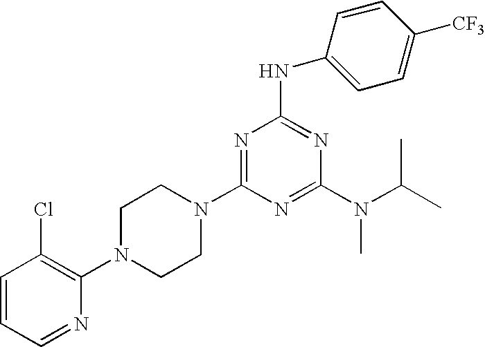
C1=CC=NC(N2CCN(C3=NC(NC4=CC=C([CF3])C=C4)=NC(N(C(C)C)C)=N3)CC2)=C1Cl
